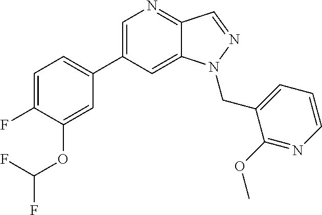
C1=C(C2=CC=C(F)C(OC(F)F)=C2)C=C2C(=N1)C=NN2CC1=CC=CN=C1OC
